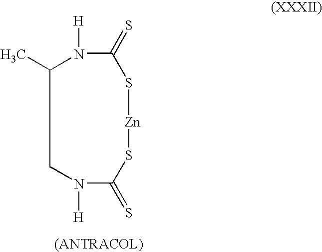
C1(C)CN([H])C(=S)S[Zn]SC(=S)N1[H]
